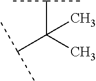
C(C(C)(C(C)C)C)(C)C
